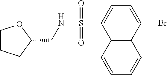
N(S(C1=CC=C(Br)C2=C1C=CC=C2)(=O)=O)CC1OCCC1
